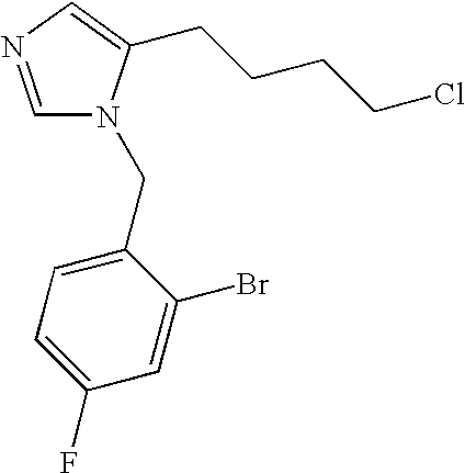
C1=NC=C(CCCCCl)N1CC1=CC=C(F)C=C1Br
